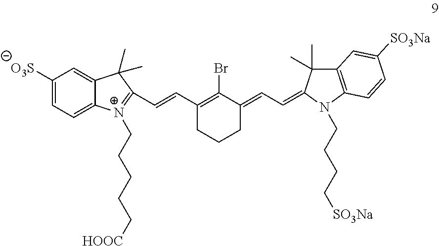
C(=CC1=C(Br)C(=CC=C2C(C)(C)C3=C(N2CCCC[SO3Na])C=CC([SO3Na])=C3)CCC1)C1=[N+](CCCCC[HOOC])C2=CC=C([O3S])C=C2C1(C)C
